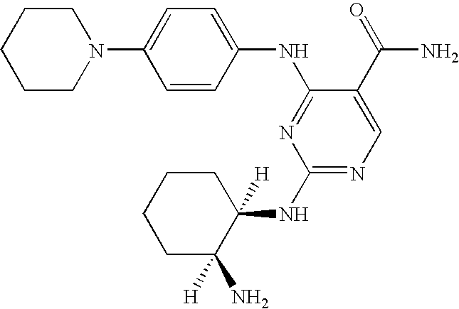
C1(N2CCCCC2)=CC=C(NC2=NC(NC3([H])CCCCC3([H])N)=NC=C2C(=O)N)C=C1
